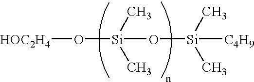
[HOC2H4]O[Si](C)(C)O[Si](C)(C)[C4H9]
